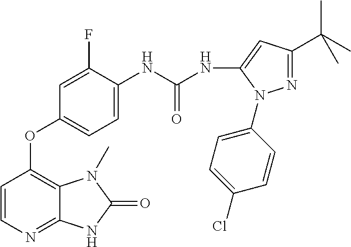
C1=CN=C2C(=C1OC1=CC=C(NC(NC3=CC(C(C)(C)C)=NN3C3=CC=C(Cl)C=C3)=O)C(F)=C1)N(C)C(=O)N2
